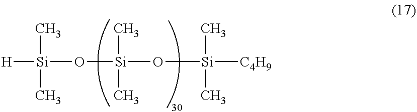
[H][Si](O[Si](C)(C)O[Si](C)(C)[C4H9])(C)C
